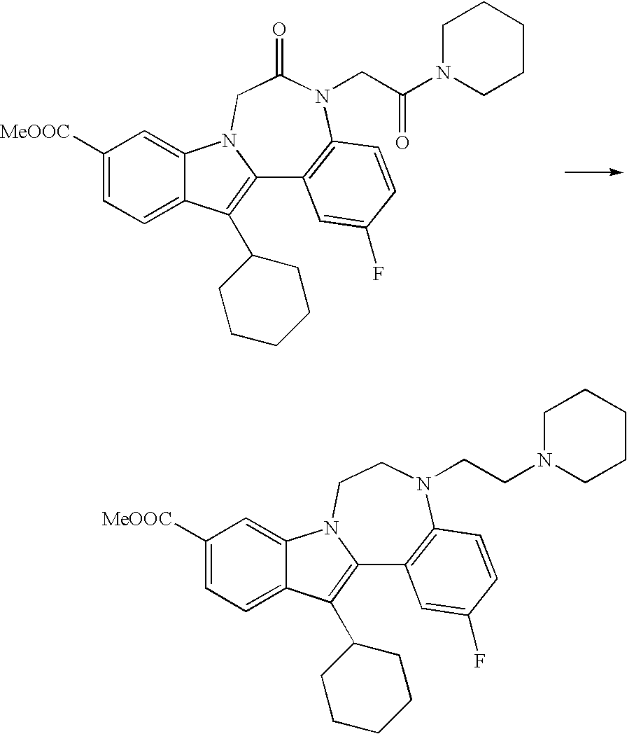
C1([MeOOC])=CC=C2C(=C1)N1C(=C2C2CCCCC2)C2=C(N(CC(N3CCCCC3)=O)C(=O)C1)C=CC(F)=C2.C1([MeOOC])=CC=C2C(=C1)N1C(=C2C2CCCCC2)C2=C(N(CCN3CCCCC3)CC1)C=CC(F)=C2
